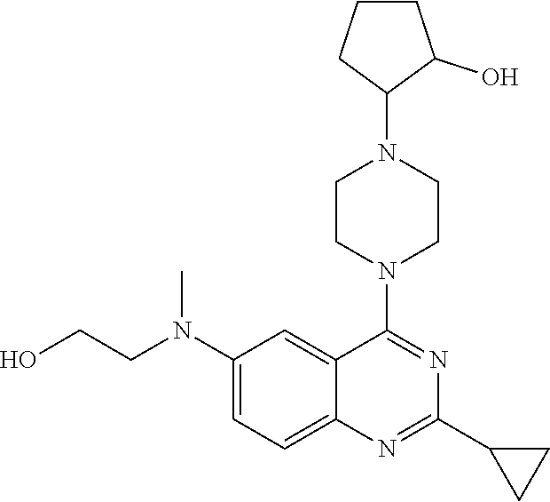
C1(N2CCN(C3=NC(C4CC4)=NC4=CC=C(N(CCO)C)C=C34)CC2)C(O)CCC1
